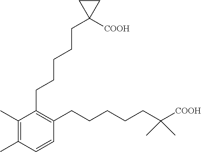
C1(CCCCCC2([COOH])CC2)=C(CCCCCC([COOH])(C)C)C=CC(C)=C1C
